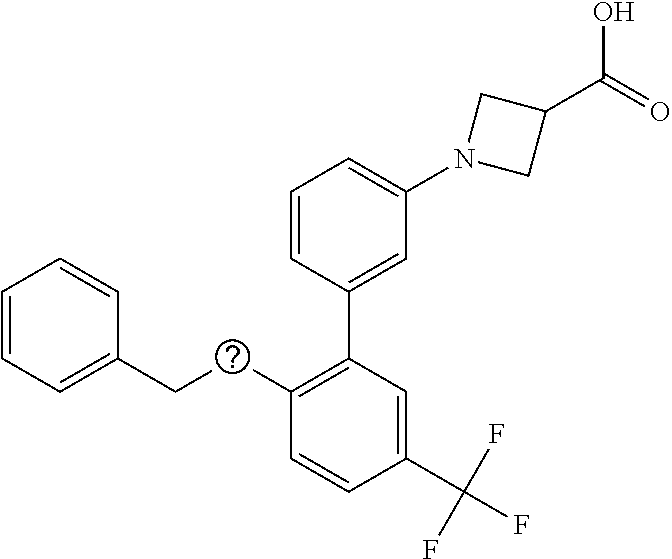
C1=CC(C2=C(CCC3=CC=CC=C3)C=CC(C(F)(F)F)=C2)=CC(N2CC(C(=O)O)C2)=C1
